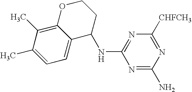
N1=C(N)N=C([CHFCH3])N=C1NC1C2=CC=C(C)C(C)=C2OCC1
